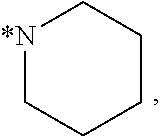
[*N]1CCCCC1
